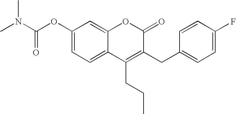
C1(OC(N(C)C)=O)=CC=C2C(=C1)OC(=O)C(CC1=CC=C(F)C=C1)=C2CCC
